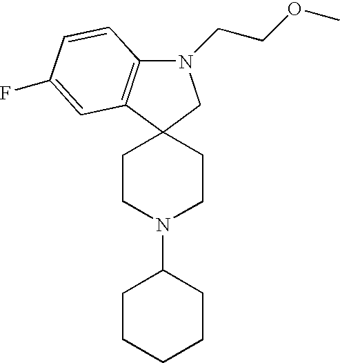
C1CN(C2CCCCC2)CCC12C1=C(N(CCOC)C2)C=CC(F)=C1
